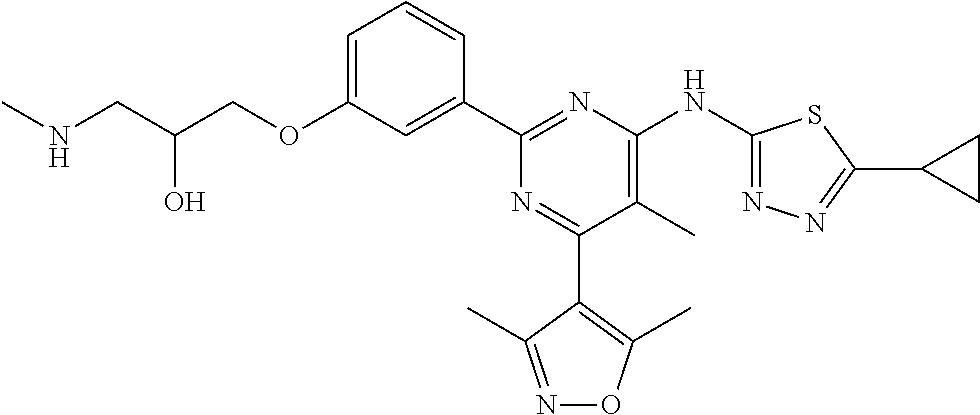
C1=C(OCC(CNC)O)C=C(C2=NC(NC3=NN=C(C4CC4)S3)=C(C)C(C3=C(C)ON=C3C)=N2)C=C1
